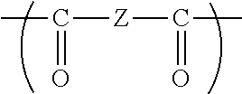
CC([Z]C(C)=O)=O
